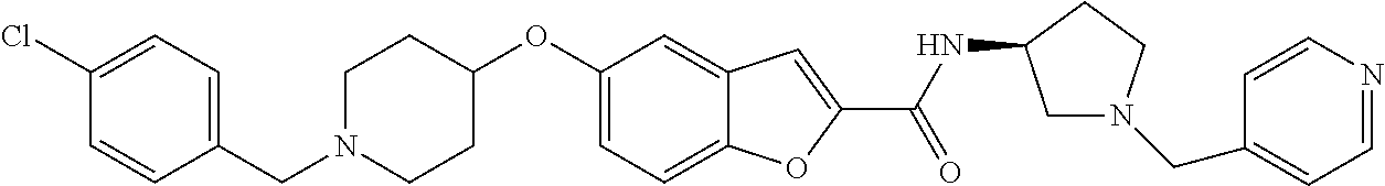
C1=C2C(=CC(OC3CCN(CC4=CC=C(Cl)C=C4)CC3)=C1)C=C(C(=O)NC1CN(CC3=CC=NC=C3)CC1)O2
